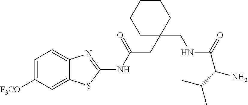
C1=C([F3CO])C=C2C(=C1)N=C(NC(CC1(CNC(=O)C(C(C)C)N)CCCCC1)=O)S2
